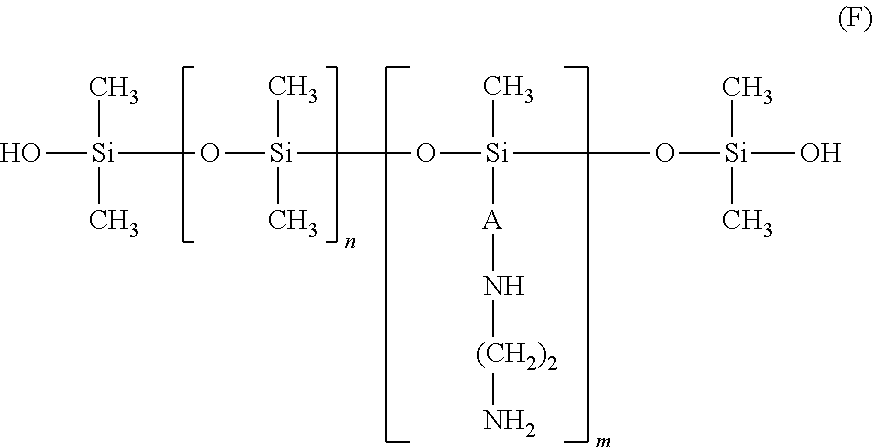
[Si](O[Si](C)(C)O[Si](C)([A]N[(CH2)2]N)O[Si](O)(C)C)(C)(C)O
